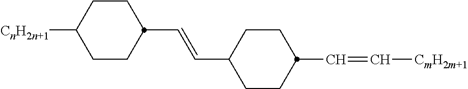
C1CC([CnH2n+1])CCC1C=CC1CCC(C=C[CmH2m+1])CC1
